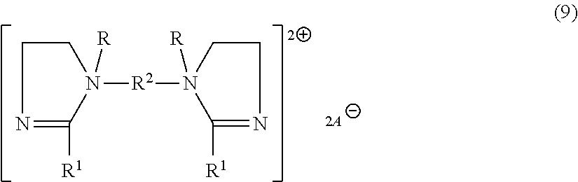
C1([R1])=NCCN1([R2]N1([R])C([R1])=NCC1)[R]
